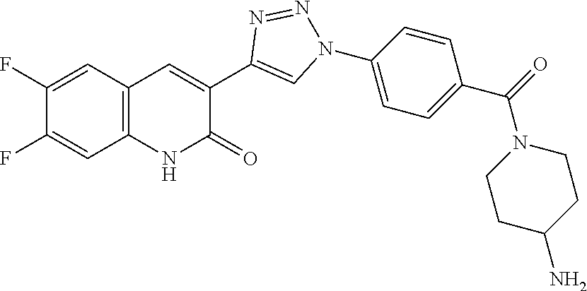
C1(F)=CC2=C(C=C1F)C=C(C1=CN(C3=CC=C(C(=O)N4CCC(N)CC4)C=C3)N=N1)C(=O)N2
